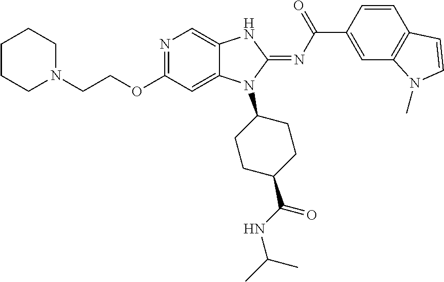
C(COC1=NC=C2C(=C1)N(C1CCC(C(NC(C)C)=O)CC1)C(=NC(C1=CC3=C(C=C1)C=CN3C)=O)N2)N1CCCCC1
